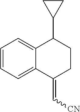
C1=CC=C2C(=C1)C(C1CC1)CCC2=C[CN]
